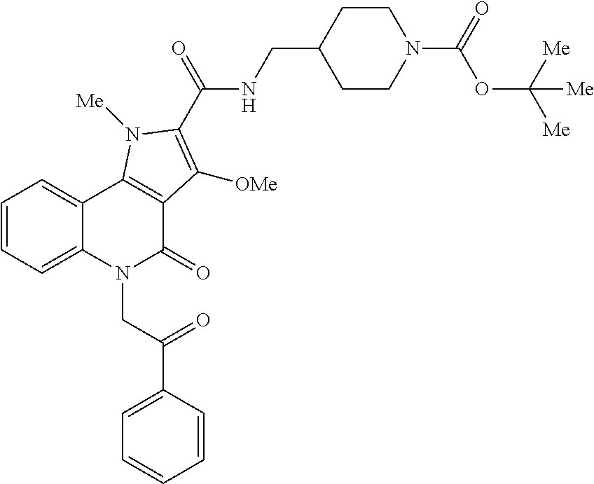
C1=CC(C(CN2C(=O)C3=C(C4=CC=CC=C24)N([Me])C(C(=O)NCC2CCN(C(=O)OC([Me])([Me])[Me])CC2)=C3[OMe])=O)=CC=C1
